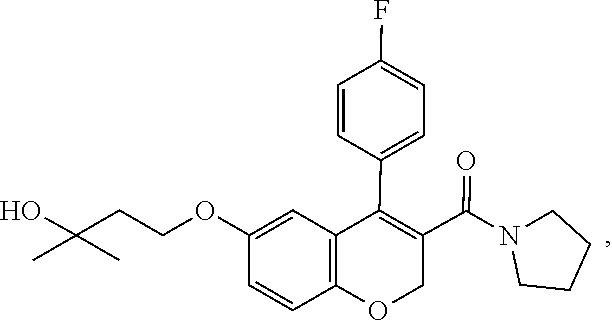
C1CN(C(C2=C(C3=CC=C(F)C=C3)C3=C(OC2)C=CC(OCCC(O)(C)C)=C3)=O)CC1
